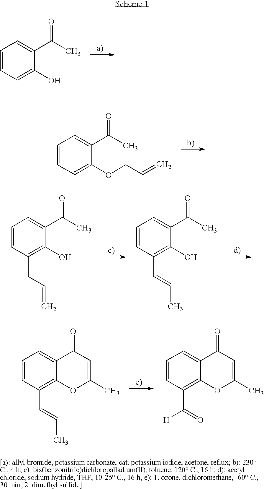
C1=CC=C(O)C(C(C)=O)=C1.C1=CC=C(OCC=C)C(C(C)=O)=C1.C1=CC(CC=C)=C(O)C(C(C)=O)=C1.C1=CC(C=CC)=C(O)C(C(C)=O)=C1.C1=CC(C=CC)=C2C(=C1)C(=O)C=C(C)O2.C1=CC(C(=O)[H])=C2C(=C1)C(=O)C=C(C)O2
